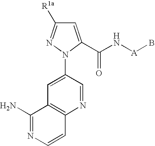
N1=CC(N2N=C([R1a])C=C2C(N[A]B)=O)=CC2=C1C=CN=C2N
